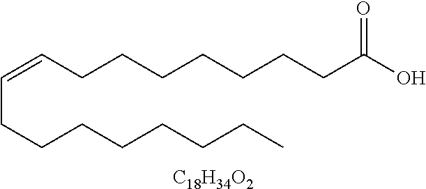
C(CCCCCCCC)=CCCCCCCCC(O)=O.[C18H34O2]
